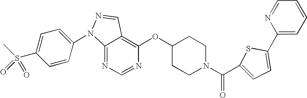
C12=NC=NC(OC3CCN(C(C4=CC=C(C5=CC=CC=N5)S4)=O)CC3)=C1C=NN2C1=CC=C(S(C)(=O)=O)C=C1
